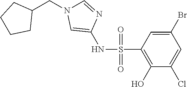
C1=C(Br)C=C(Cl)C(O)=C1S(=O)(=O)NC1=CN(CC2CCCC2)C=N1
